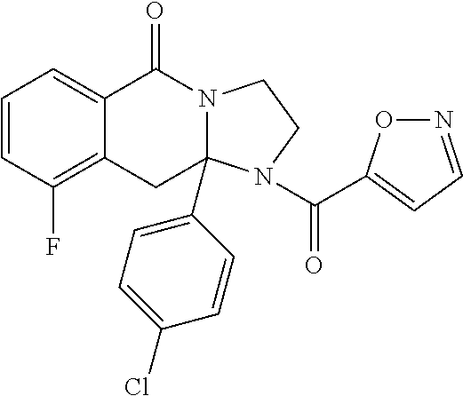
C1=CC(F)=C2C(=C1)C(=O)N1CCN(C(=O)C3=CC=NO3)C1(C1=CC=C(Cl)C=C1)C2
